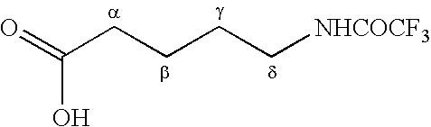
O=C(CCCC[NHCOCF3])O
